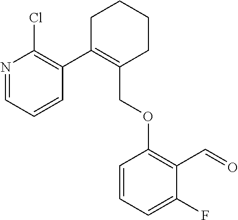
C1C(C2=C(Cl)N=CC=C2)=C(COC2=C(C=O)C(F)=CC=C2)CCC1
